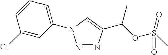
C1(Cl)=CC(N2N=NC(C(OS(C)(=O)=O)C)=C2)=CC=C1
